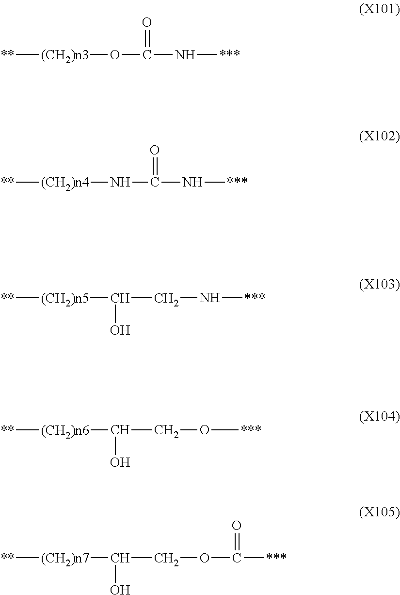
[**][(CH2)n3]OC(N[***])=O.[**][(CH2)n4]NC(N[***])=O.[**][(CH2)n5]C(CN[***])O.[**][(CH2)n6]C(CO[***])O.[**][(CH2)n7]C(COC(=O)[***])O
